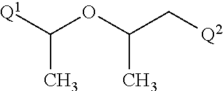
[Q1]C(OC(C[Q2])C)C
